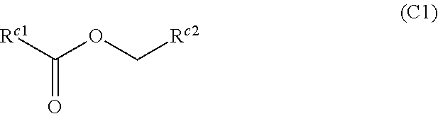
C(OC[Rc2])([Rc1])=O
